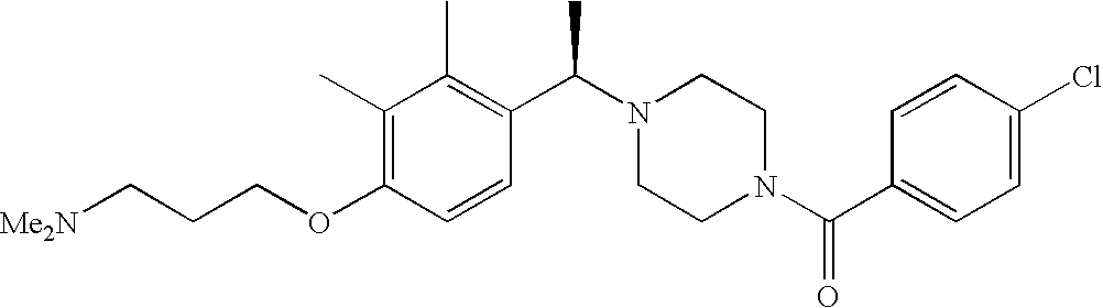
C(OC1=C(C)C(C)=C(C(N2CCN(C(C3=CC=C(Cl)C=C3)=O)CC2)C)C=C1)CC[Me2N]
